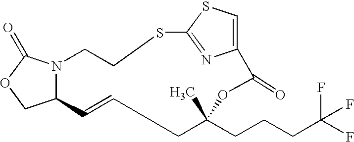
N12C(=O)OCC1C=CCC(CCCC(F)(F)F)(C)OC(=O)C1=CSC(=N1)SCC2
